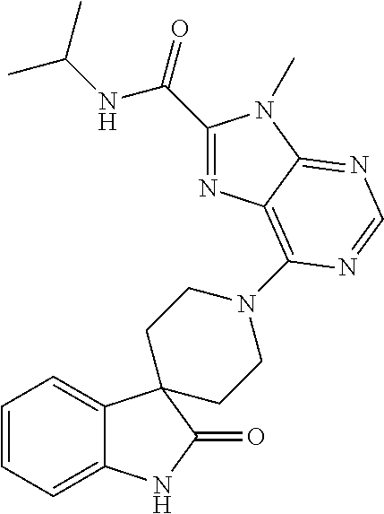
C1=CC=C2C(=C1)C1(C(=O)N2)CCN(C2=C3C(=NC=N2)N(C)C(C(NC(C)C)=O)=N3)CC1
